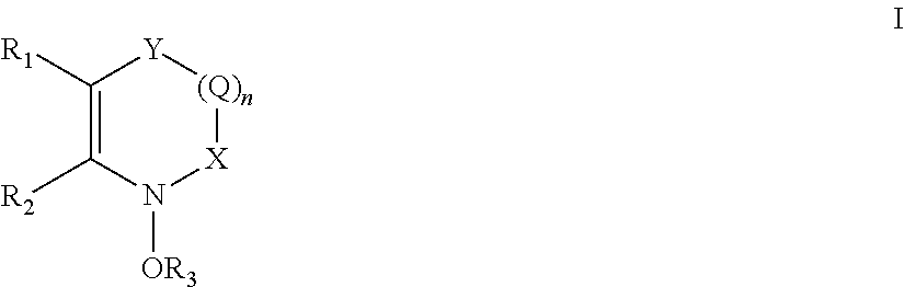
C1([R1])=C([R2])N([OR3])[X][(Q)n][Y]1
